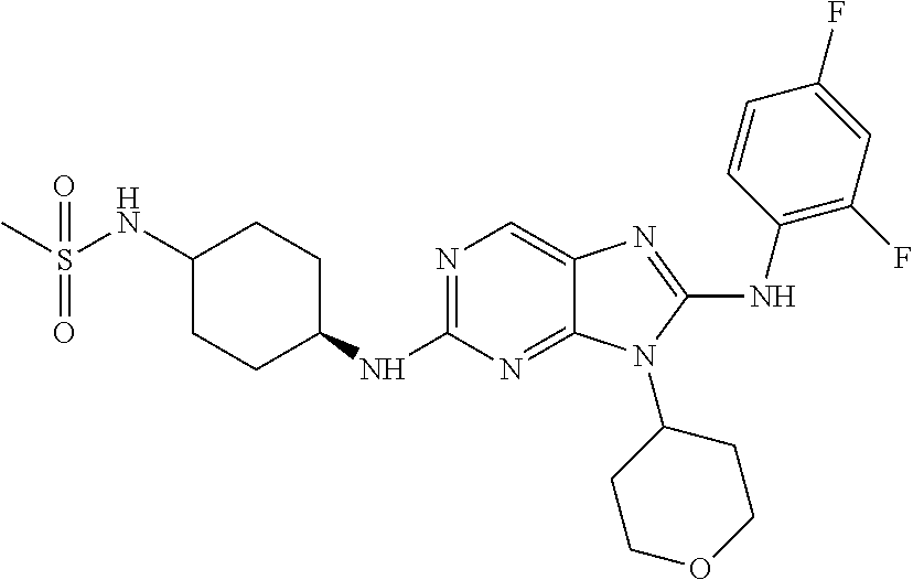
N1=C(NC2CCC(NS(C)(=O)=O)CC2)N=C2C(=C1)N=C(NC1=C(F)C=C(F)C=C1)N2C1CCOCC1
